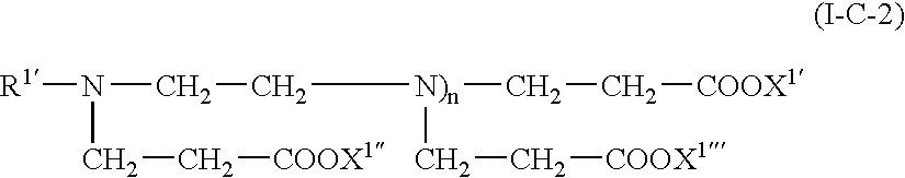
[R1]N(CC[N)n](CC[COOX1])CC[COOX1])CC[COOX1]
